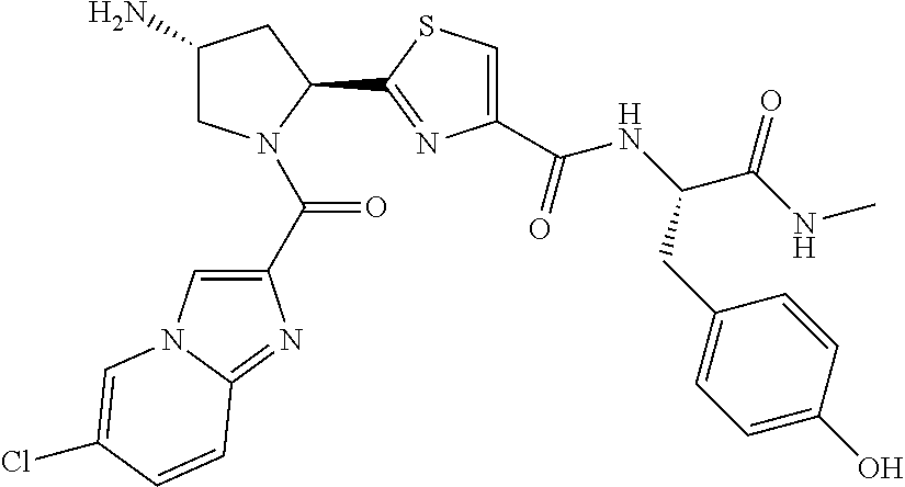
C1(N)CN(C(C2=CN3C(=N2)C=CC(Cl)=C3)=O)C(C2=NC(C(NC(C(NC)=O)CC3=CC=C(O)C=C3)=O)=CS2)C1
